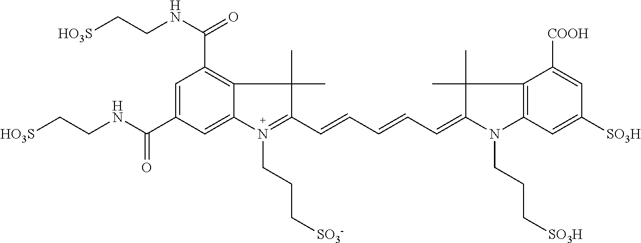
C1=C(C(NCC[HO3S])=O)C=C2C(=C1C(NCC[HO3S])=O)C(C)(C)C(C=CC=CC=C1N(CCC[SO3H])C3=C(C1(C)C)C([COOH])=CC([SO3H])=C3)=N2CCC[SO3-]
